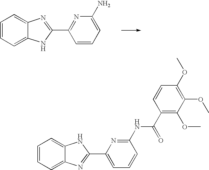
C1=CC=C2C(=C1)NC(C1=CC=CC(NC(C3=C(OC)C(OC)=C(OC)C=C3)=O)=N1)=N2.C1=CC=C2C(=C1)N=C(C1=NC(N)=CC=C1)N2
